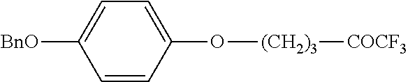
C1=CC(O[(CH2)3][COCF3])=CC=C1[BnO]
